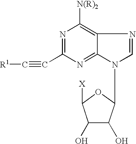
C1(C#C[R1])=NC([N(R)2])=C2C(=N1)N(C1C(O)C(O)C([X])O1)C=N2
